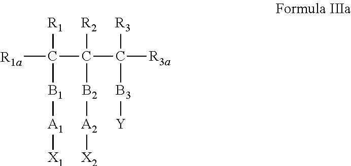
[R1a]C(C(C([R3a])([R3])[B3][Y])([R2])[B2][A2][X2])([R1])[B1][A1][X1]
